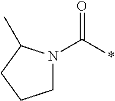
C1N(C(=O)*)C(C)CC1
